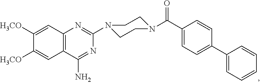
C1([H3CO])=CC2=C(C=C1[H3CO])C(N)=NC(N1CCN(C(C3=CC=C(C4=CC=CC=C4)C=C3)=O)CC1)=N2
